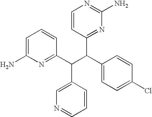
C1=C(N)N=C(C(C(C2=CC=C(Cl)C=C2)C2=NC(N)=NC=C2)C2=CN=CC=C2)C=C1
